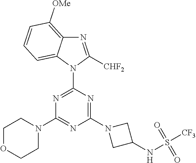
N1=C([CHF2])N(C2=NC(N3CCOCC3)=NC(N3CC(NS([CF3])(=O)=O)C3)=N2)C2=CC=CC([OMe])=C12
